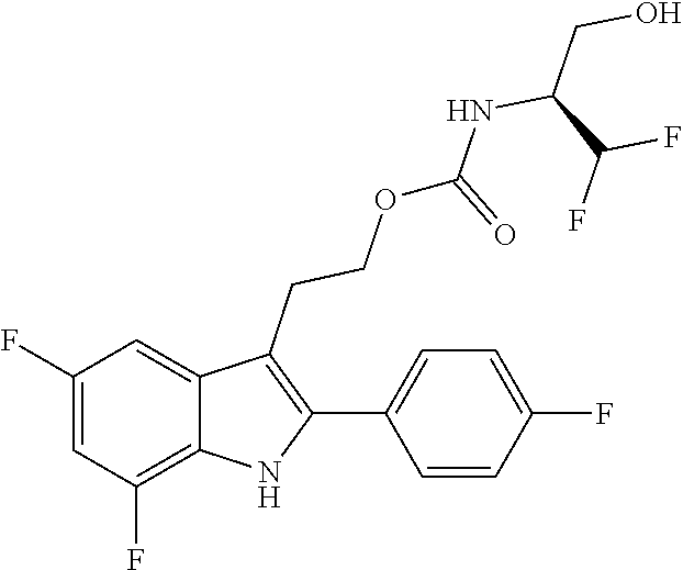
C1(C2=C(CCOC(NC(C(F)F)CO)=O)C3=CC(F)=CC(F)=C3N2)=CC=C(F)C=C1
